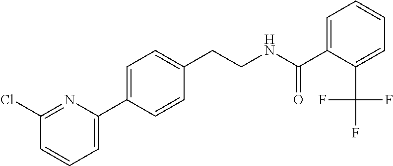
C(CNC(=O)C1=CC=CC=C1C(F)(F)F)C1=CC=C(C2=CC=CC(Cl)=N2)C=C1
